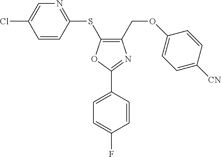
C1(COC2=CC=C([CN])C=C2)=C(SC2=NC=C(Cl)C=C2)OC(C2=CC=C(F)C=C2)=N1
